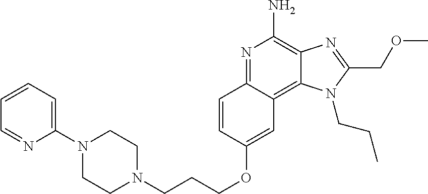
N1=C2C(=C3C(=C1N)N=C(COC)N3CCC)C=C(OCCCN1CCN(C3=CC=CC=N3)CC1)C=C2
